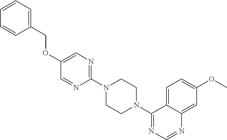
C1(COC2=CN=C(N3CCN(C4=NC=NC5=CC(OC)=CC=C45)CC3)N=C2)=CC=CC=C1
